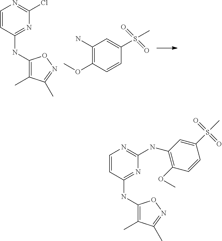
C1=CC(NC2=C(C)C(C)=NO2)=NC(Cl)=N1.C1(N)=C(OC)C=CC(S(C)(=O)=O)=C1.C1=CC(NC2=C(C)C(C)=NO2)=NC(NC2=C(OC)C=CC(S(C)(=O)=O)=C2)=N1
